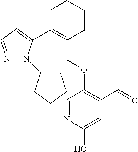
C1C(C2=CC=NN2C2CCCC2)=C(COC2=C(C=O)C=C(O)N=C2)CCC1
